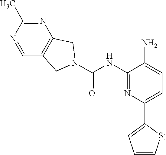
N1=C(C)N=CC2=C1CN(C(NC1=NC(C3=CC=CS3)=CC=C1N)=O)C2
